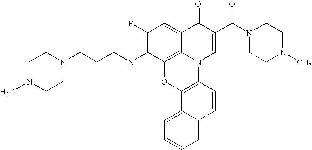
C1(F)=C(NCCCN2CCN(C)CC2)C2=C3C(=C1)C(=O)C(C(N1CCN(C)CC1)=O)=CN3C1=C(O2)C2=CC=CC=C2C=C1
